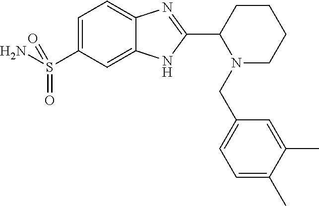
C1=C(S(N)(=O)=O)C=C2C(=C1)N=C(C1N(CC3=CC=C(C)C(C)=C3)CCCC1)N2
